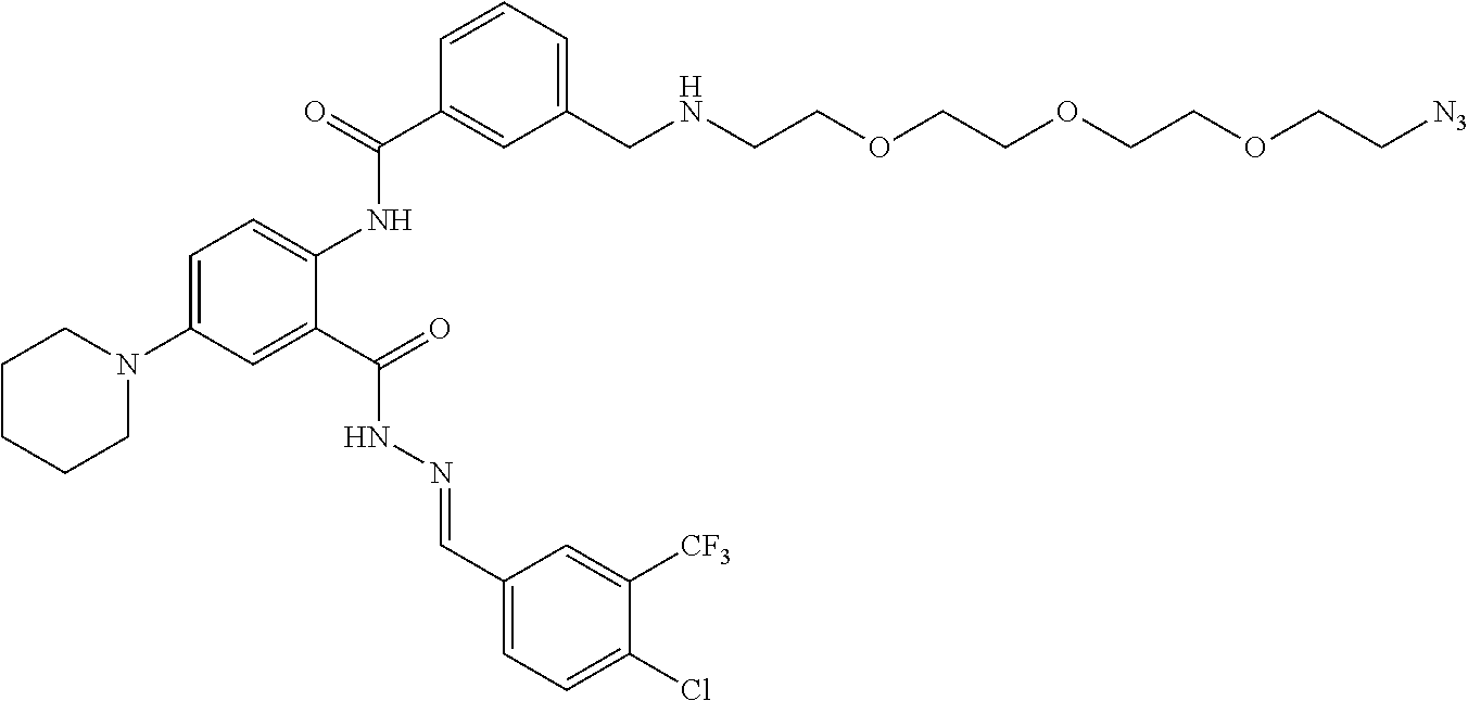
C1(C(=O)NC2=CC=C(N3CCCCC3)C=C2C(=O)NN=CC2=CC=C(Cl)C([CF3])=C2)=CC(CNCCOCCOCCOCC[N3])=CC=C1
